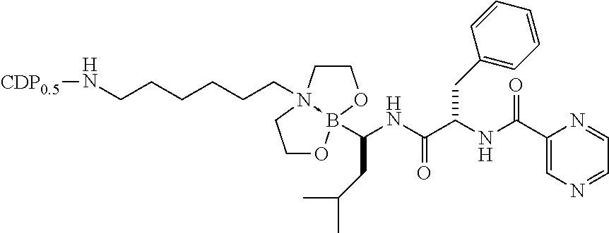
[CDP0.5]NCCCCCCN12->B(C(NC(C(NC(C3=CN=CC=N3)=O)CC3=CC=CC=C3)=O)CC(C)C)(OCC1)OCC2
